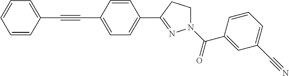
C1=CC(C#CC2=CC=CC=C2)=CC=C1C1=NN(C(C2=CC(C#N)=CC=C2)=O)CC1
